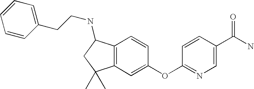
C1=CC(OC2=CC3=C(C=C2)C(NCCC2=CC=CC=C2)CC3(C)C)=NC=C1C(N)=O
